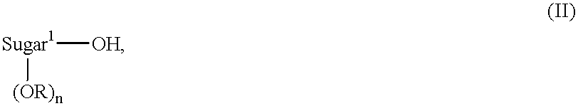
[Sugar1]([OH])[(OR)n]
